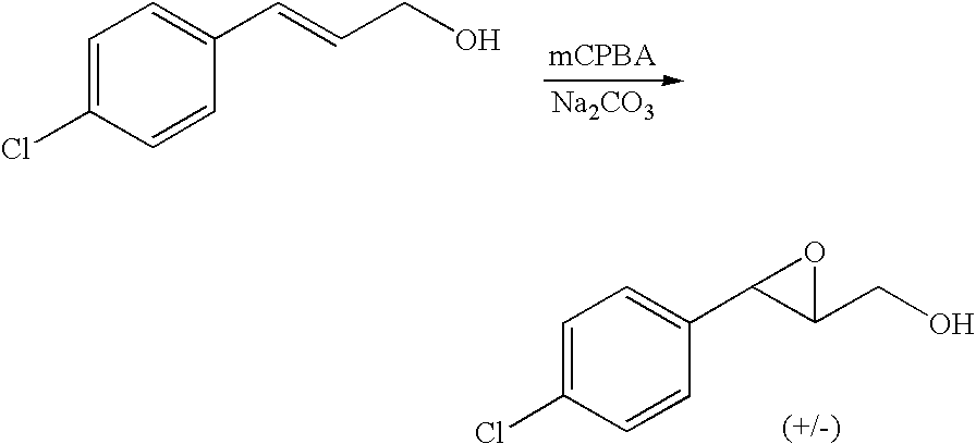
C1=C(Cl)C=CC(C=CCO)=C1.[Na2CO3].C1=C(Cl)C=CC(C2C(CO)O2)=C1
